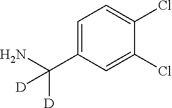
C1=C(C([D])(N)[D])C=C(Cl)C(Cl)=C1
